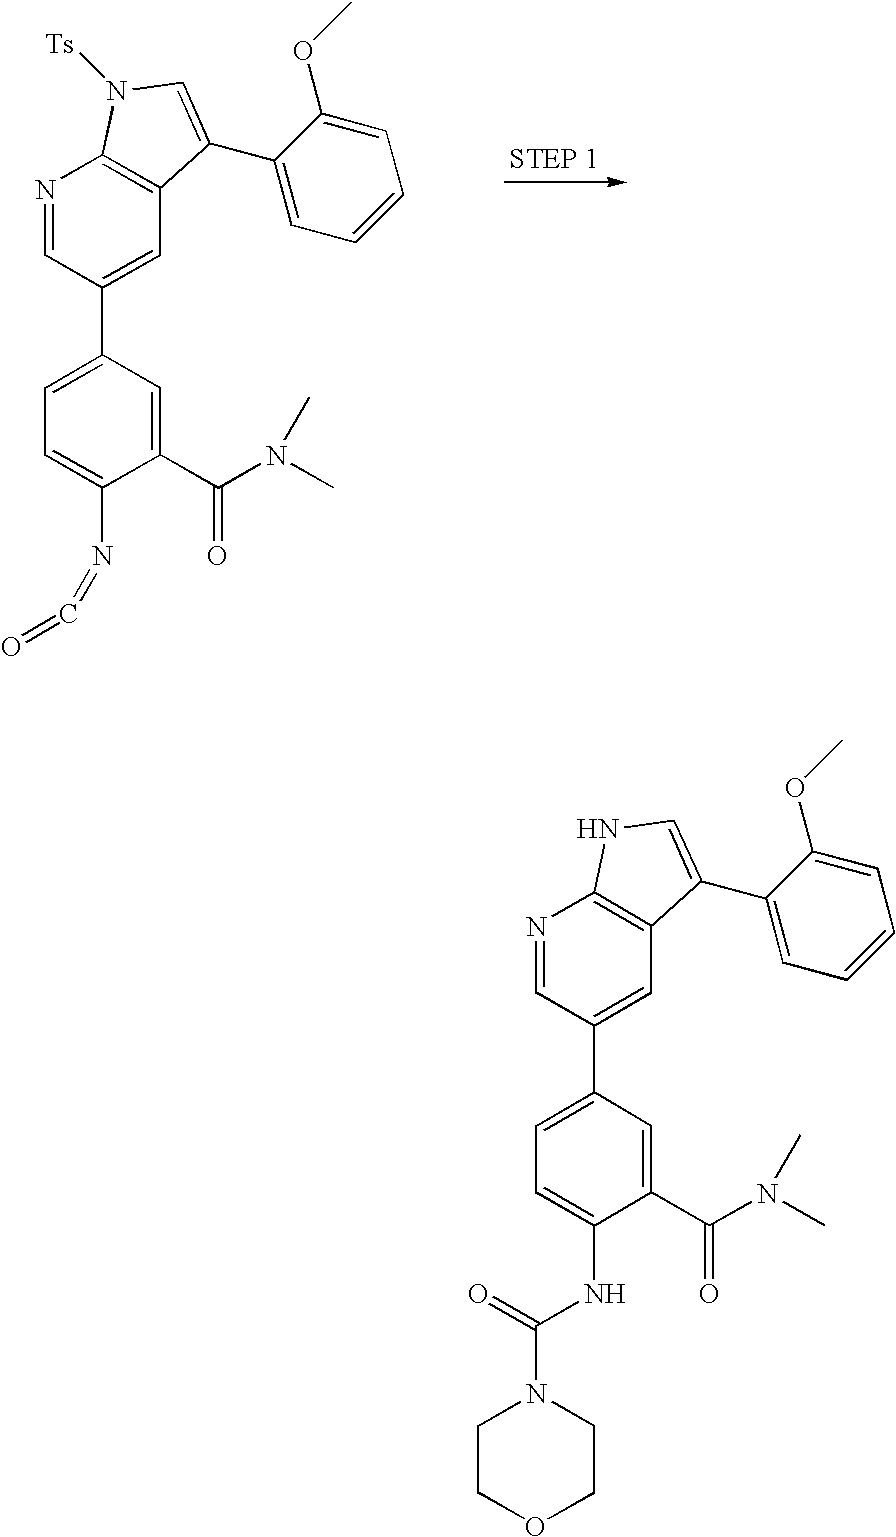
N1=CC(C2=CC=C(N=C=O)C(C(N(C)C)=O)=C2)=CC2=C1N([Ts])C=C2C1=CC=CC=C1OC.N1=CC(C2=CC=C(NC(N3CCOCC3)=O)C(C(N(C)C)=O)=C2)=CC2=C1NC=C2C1=CC=CC=C1OC
